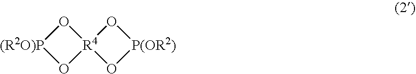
[(R2O)P]1O[R4]2(O1)O[P(OR2)]O2
